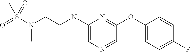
C1(N(CCN(S(=O)(C)=O)C)C)=CN=CC(OC2=CC=C(F)C=C2)=N1
